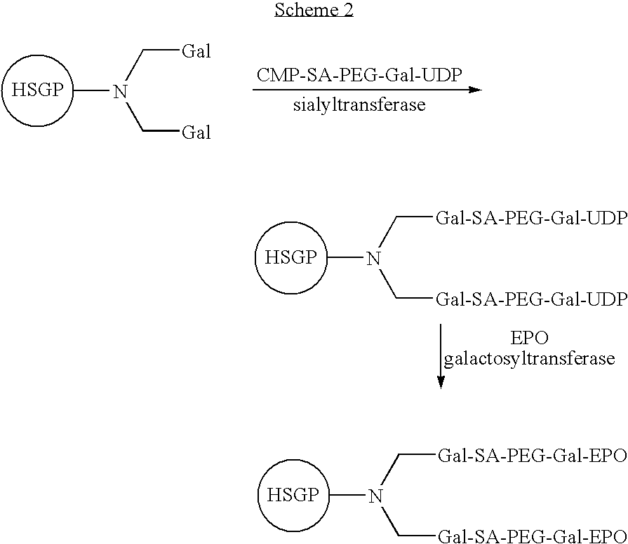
CN(C[Gal])C[Gal].CN(C[Gal-SA-PEG-Gal-EPO])C[Gal-SA-PEG-Gal-EPO].CN(C[Gal-SA-PEG-Gal-UDP])C[Gal-SA-PEG-Gal-UDP]
